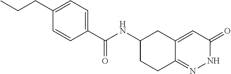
C1(CCC)=CC=C(C(NC2CCC3=NNC(=O)C=C3C2)=O)C=C1
